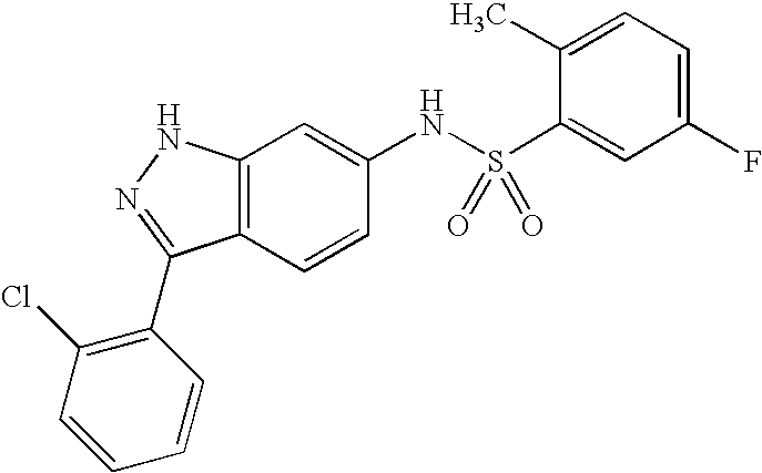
C12=C(C=CC(NS(C3=CC(F)=CC=C3C)(=O)=O)=C1)C(C1=C(Cl)C=CC=C1)=NN2
